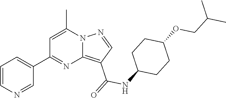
C12=C(C(=O)NC3CCC(OCC(C)C)CC3)C=NN1C(C)=CC(C1=CC=CN=C1)=N2
